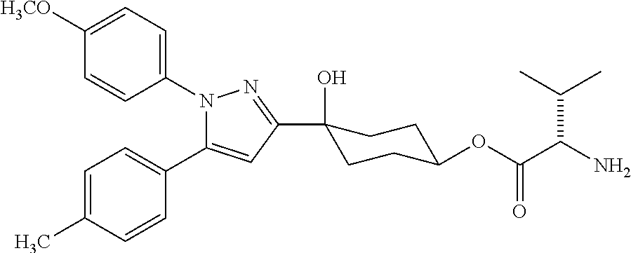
C1([H3CO])=CC=C(N2C(C3=CC=C(C)C=C3)=CC(C3(O)CCC(OC(C(N)C(C)C)=O)CC3)=N2)C=C1
